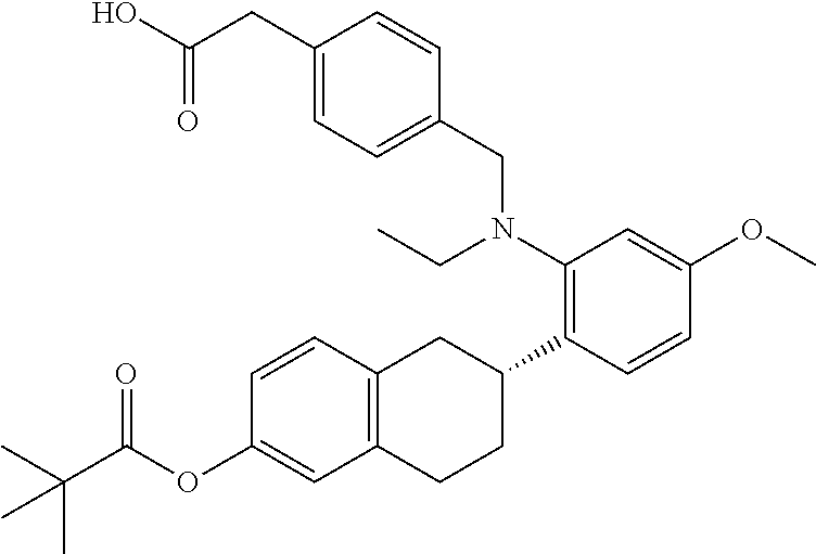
O=C(OC1=CC2=C(C=C1)CC(C1=C(N(CC)CC3=CC=C(CC(=O)O)C=C3)C=C(OC)C=C1)CC2)C(C)(C)C
